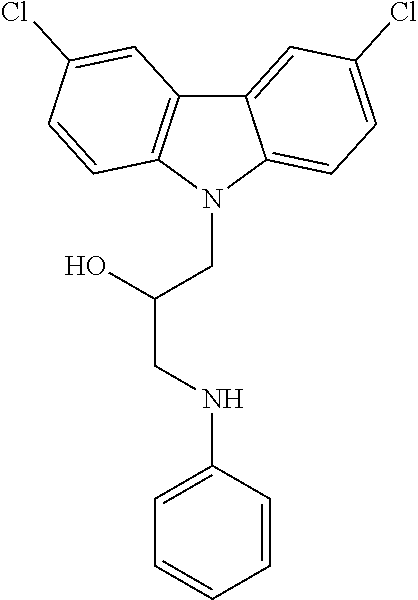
C12=CC(Cl)=CC=C1N(CC(CNC1=CC=CC=C1)O)C1=C2C=C(Cl)C=C1
